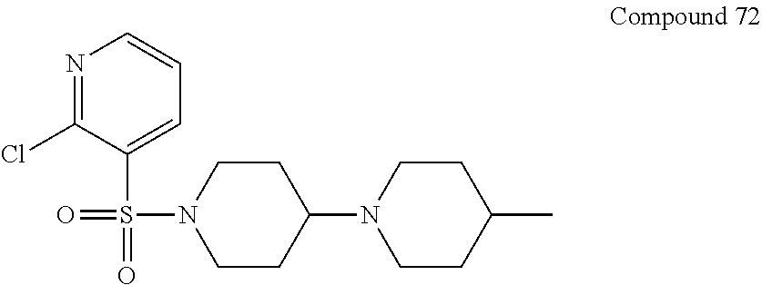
S(N1CCC(N2CCC(C)CC2)CC1)(C1=CC=CN=C1Cl)(=O)=O
